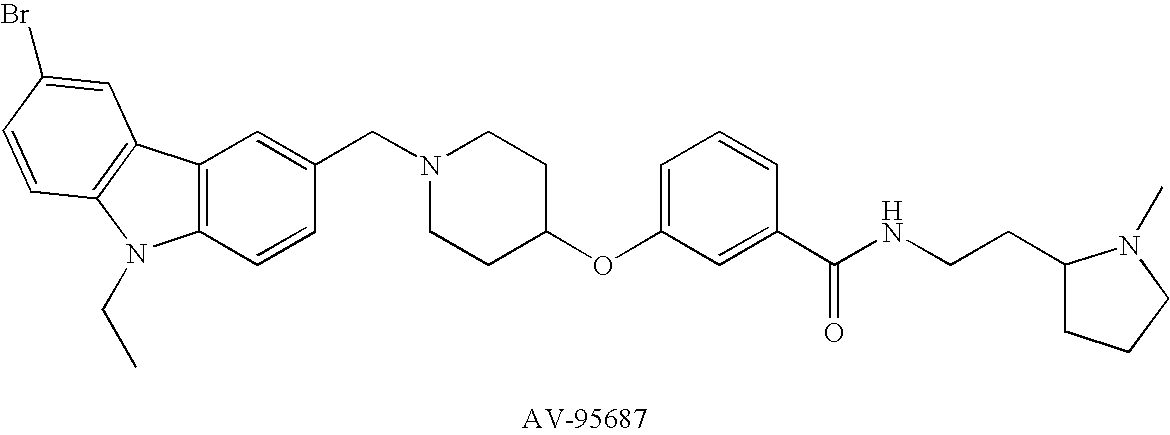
C1(CN2CCC(OC3=CC=CC(C(NCCC4CCCN4C)=O)=C3)CC2)=CC2=C(C=C1)N(CC)C1=C2C=C(Br)C=C1
